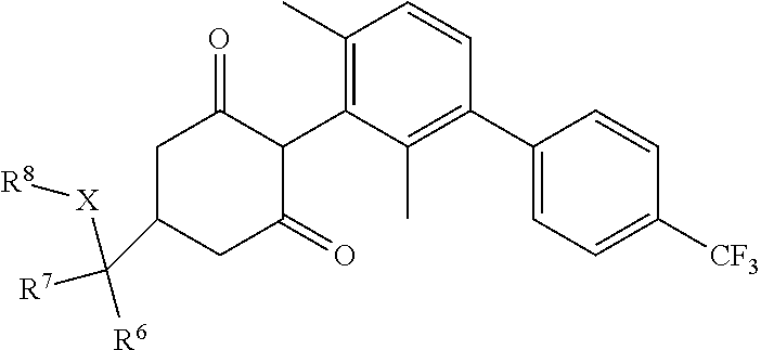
C1(C2=C(C)C(C3C(=O)CC(C([R6])([R7])[X][R8])CC3=O)=C(C)C=C2)=CC=C([CF3])C=C1
